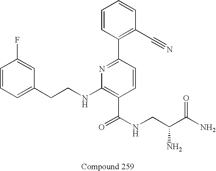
C1=C(CCNC2=C(C(NCC(C(N)=O)N)=O)C=CC(C3=C(C#N)C=CC=C3)=N2)C=C(F)C=C1
